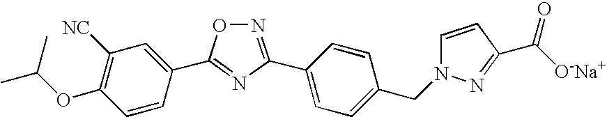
N1=C(C2=CC=C(CN3C=CC(C([O-Na+])=O)=N3)C=C2)N=C(C2=CC([NC])=C(OC(C)C)C=C2)O1
